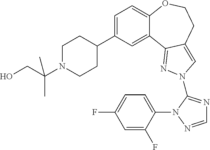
C1=C(C2CCN(C(CO)(C)C)CC2)C=C2C(=C1)OCCC1=CN(C3=NC=NN3C3=CC=C(F)C=C3F)N=C21
